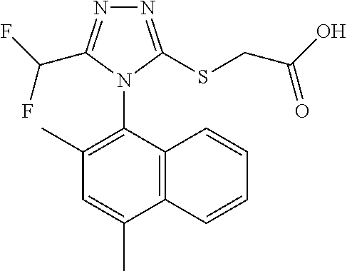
N1=C(SCC(O)=O)N(C2=C(C)C=C(C)C3=C2C=CC=C3)C(C(F)F)=N1
